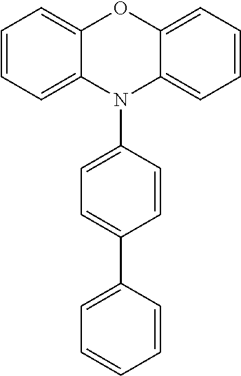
C12=CC=CC=C1N(C1=CC=C(C3=CC=CC=C3)C=C1)C1=CC=CC=C1O2
